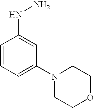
C1=CC=C(N2CCOCC2)C=C1NN
